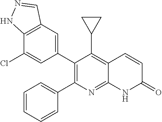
C12=C(C=C(C3=C(C4=CC=CC=C4)N=C4C(=C3C3CC3)C=CC(=O)N4)C=C1Cl)C=NN2
